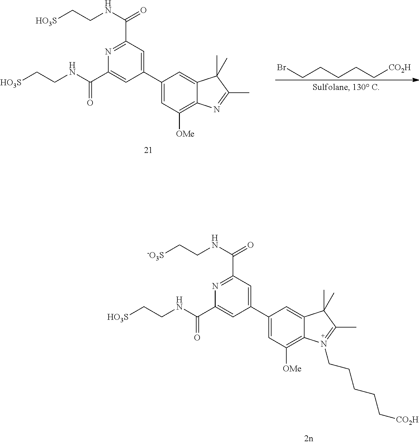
BrCCCCC[CO2H].C1(C2=CC([OMe])=C3C(=C2)C(C)(C)C(C)=N3)=CC(C(NCC[HO3S])=O)=NC(C(NCC[HO3S])=O)=C1.C1(C2=CC([OMe])=C3C(=C2)C(C)(C)C(C)=N3CCCCC[CO2H])=CC(C(NCC[-O3S])=O)=NC(C(NCC[HO3S])=O)=C1
